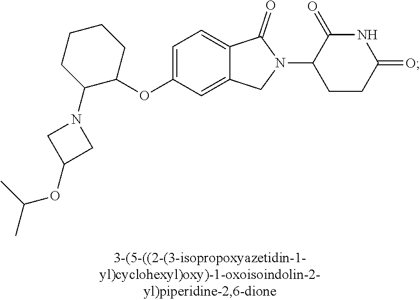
C1=C(OC2CCCCC2N2CC(OC(C)C)C2)C=C2C(=C1)C(=O)N(C1CCC(=O)NC1=O)C2
